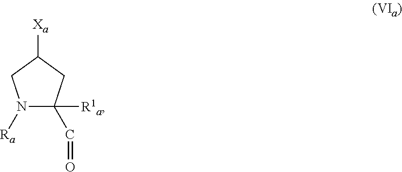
N1([Ra])C([R1a])(C=O)CC([Xa])C1
